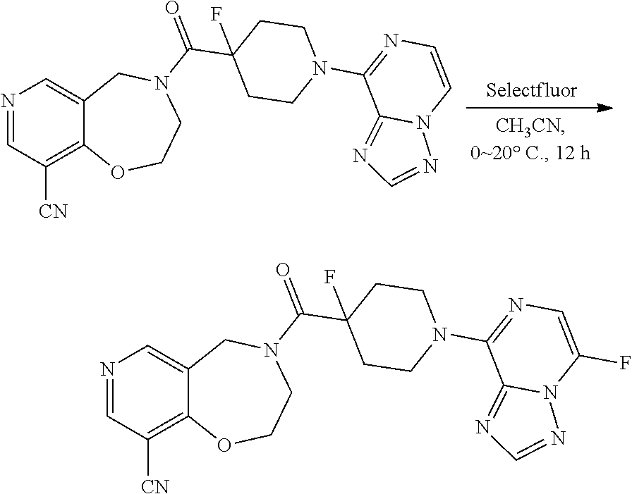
N1=CC([CN])=C2C(=C1)CN(C(=O)C1(F)CCN(C3=NC=CN4C3=NC=N4)CC1)CCO2.N1=CC([CN])=C2C(=C1)CN(C(=O)C1(F)CCN(C3=NC=C(F)N4C3=NC=N4)CC1)CCO2
